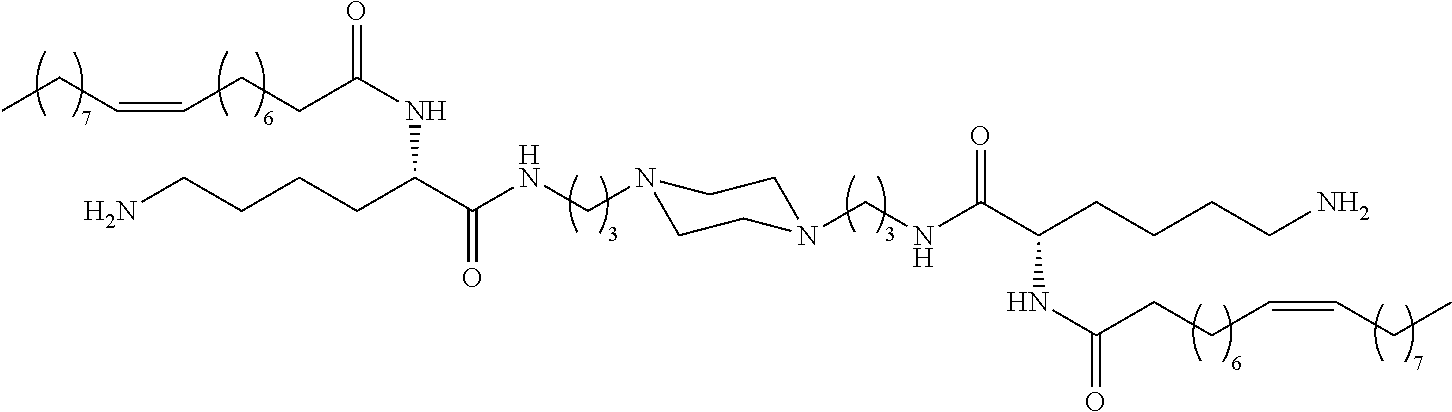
NCCCCC(C(NCN1CCN(CNC(C(NC(=O)CCC=CCC)CCCCN)=O)CC1)=O)NC(=O)CCC=CCC
